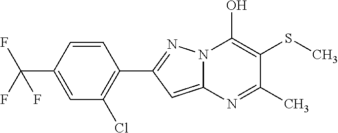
C12=CC(C3=C(Cl)C=C(C(F)(F)F)C=C3)=NN1C(O)=C(SC)C(C)=N2
